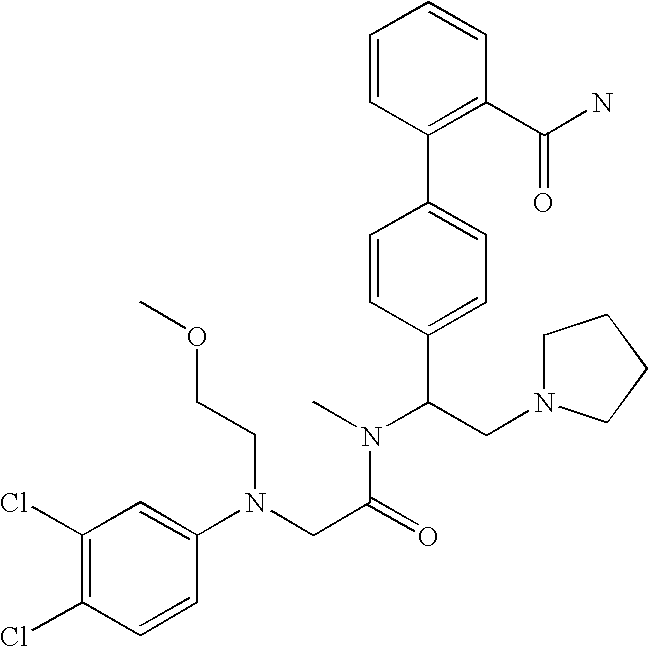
C(C(N(C)C(CN1CCCC1)C1=CC=C(C2=C(C(N)=O)C=CC=C2)C=C1)=O)N(C1=CC(Cl)=C(Cl)C=C1)CCOC
